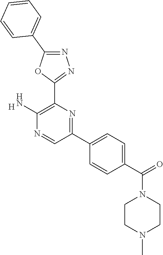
[H].C1(N)=C(C2=NN=C(C3=CC=CC=C3)O2)N=C(C2=CC=C(C(=O)N3CCN(C)CC3)C=C2)C=N1
